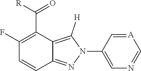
C1(F)=C(C([R])=O)C2=C([H])N(C3=CN=C[A]=C3)N=C2C=C1
